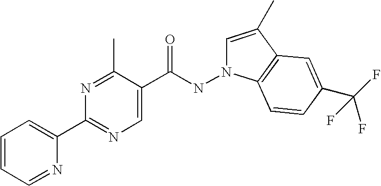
N(C(C1=CN=C(C2=CC=CC=N2)N=C1C)=O)N1C=C(C)C2=C1C=CC(C(F)(F)F)=C2
